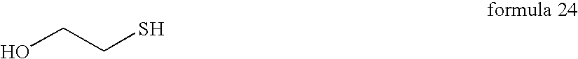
OCCS
